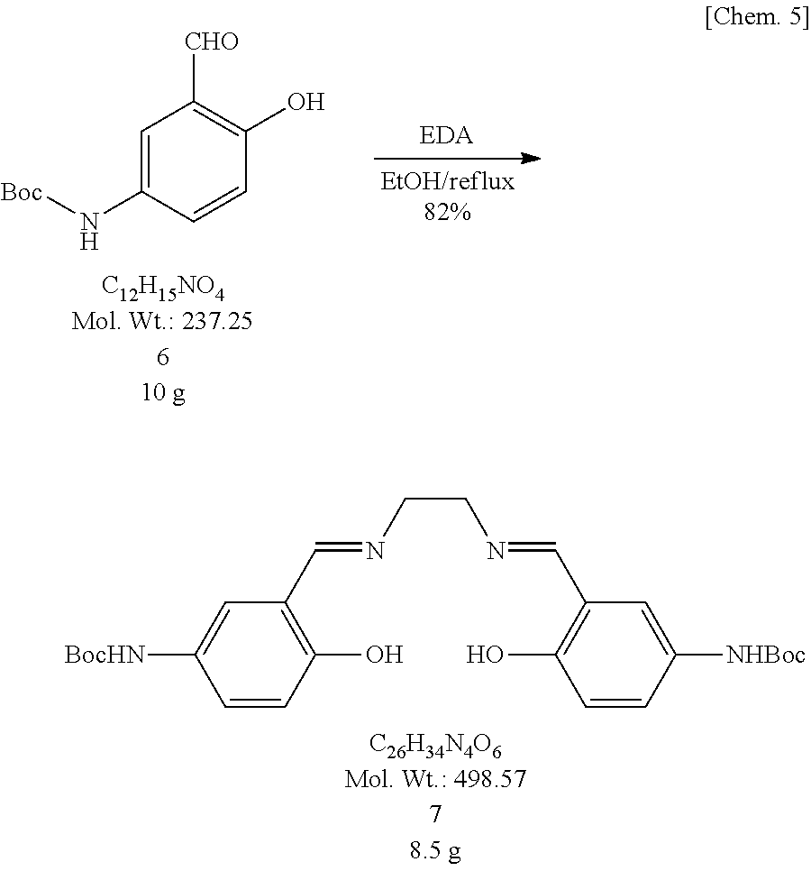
C1=C(N[Boc])C=CC(O)=C1[CHO].C1=CC(O)=C(C=NCCN=CC2=C(O)C=CC([NHBoc])=C2)C=C1[BocHN]
